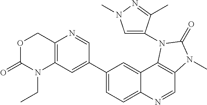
C12=C(C=C(C3=CC=C4C(=C3)C3=C(C=N4)N(C)C(=O)N3C3=CN(C)N=C3C)C=N1)N(CC)C(=O)OC2
